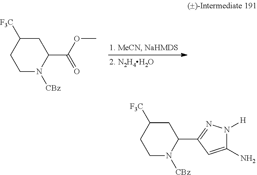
C1N([CBz])C(C(OC)=O)CC([F3C])C1.C1N([CBz])C(C2=NN([H])C(N)=C2)CC([F3C])C1
